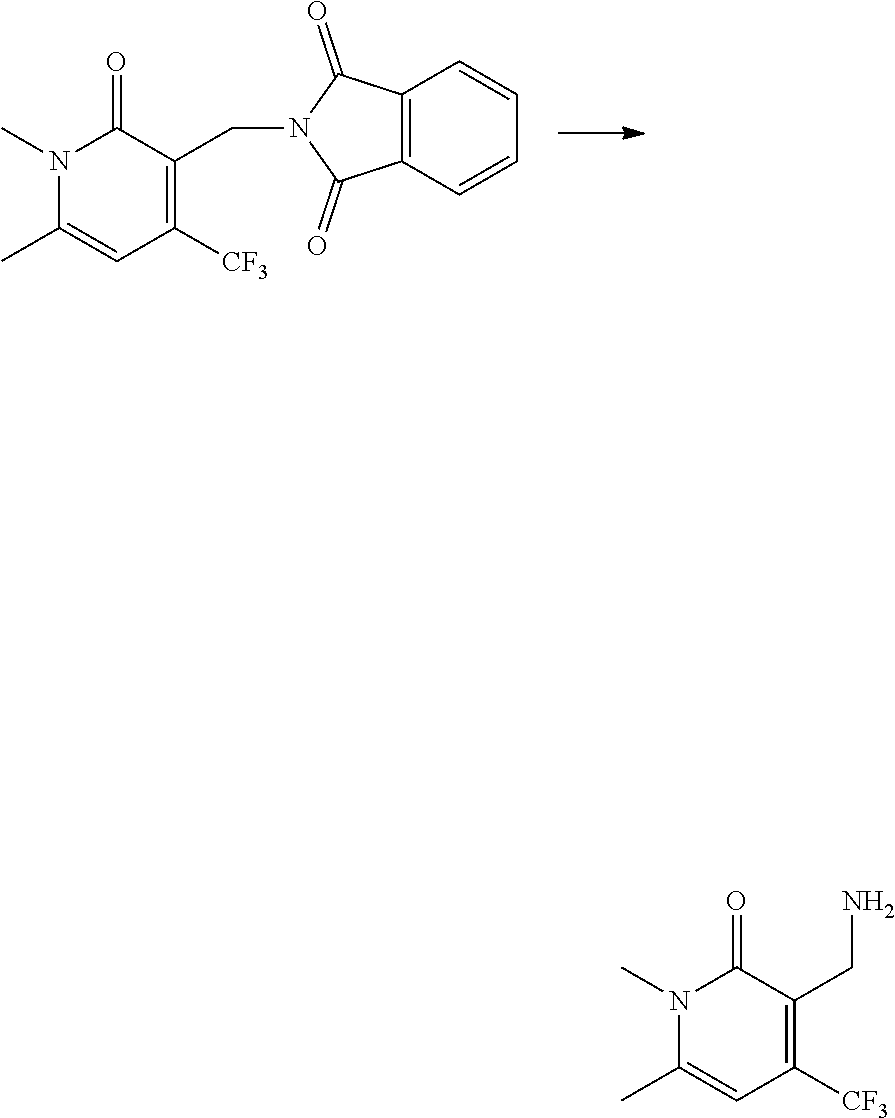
N1(C)C(C)=CC([CF3])=C(CN2C(=O)C3=C(C2=O)C=CC=C3)C1=O.N1(C)C(C)=CC([CF3])=C(CN)C1=O
